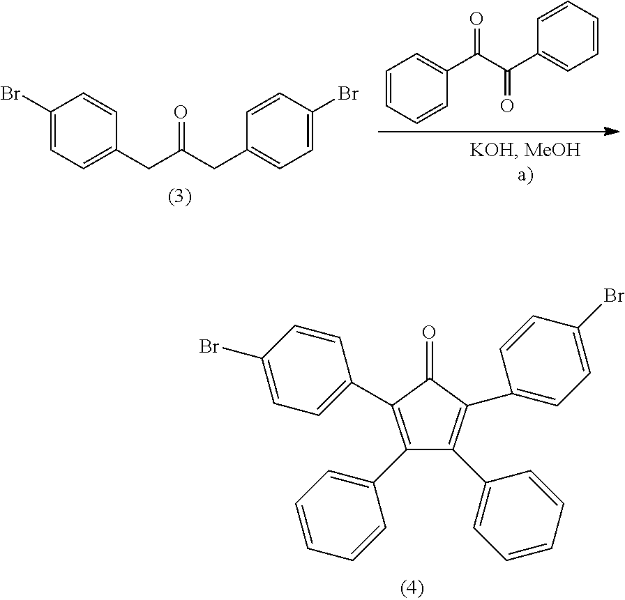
C1=CC=CC(C(C(C2=CC=CC=C2)=O)=O)=C1.C1(Br)=CC=C(CC(CC2=CC=C(Br)C=C2)=O)C=C1.C1(C2=CC=CC=C2)=C(C2=CC=C(Br)C=C2)C(=O)C(C2=CC=C(Br)C=C2)=C1C1=CC=CC=C1
